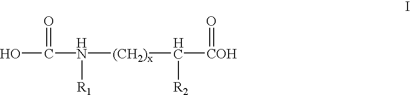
OC(N([(CH2)x]C([R2])[COH]=O)[R1])=O
